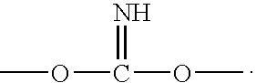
COC(=N)OC
